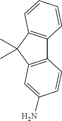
C12=C(C(C)(C)C3=C1C=CC=C3)C=C(N)C=C2
